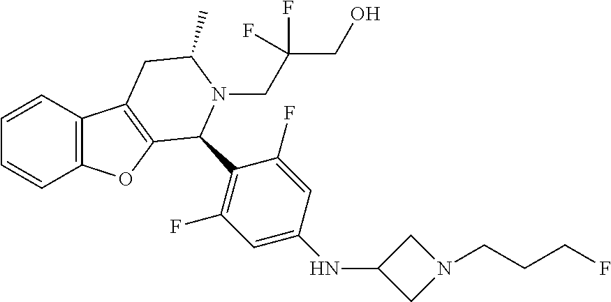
C1=CC2=C(C=C1)OC1=C2CC(C)N(CC(F)(CO)F)C1C1=C(F)C=C(NC2CN(CCCF)C2)C=C1F
